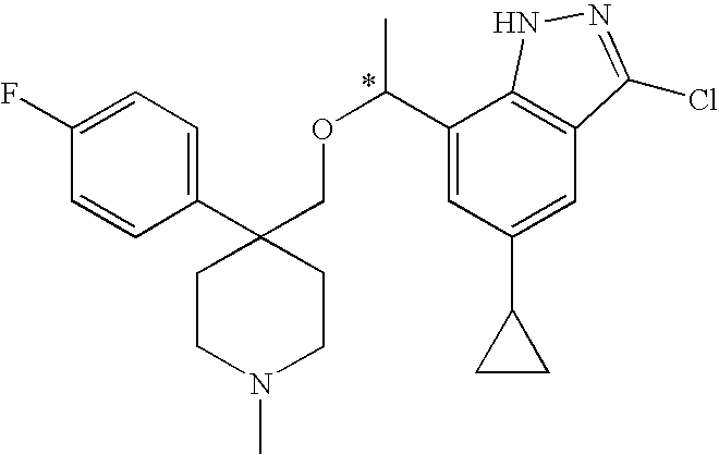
C1(C2(COC(C3=CC(C4CC4)=CC4=C3NN=C4Cl)C)CCN(C)CC2)=CC=C(F)C=C1
